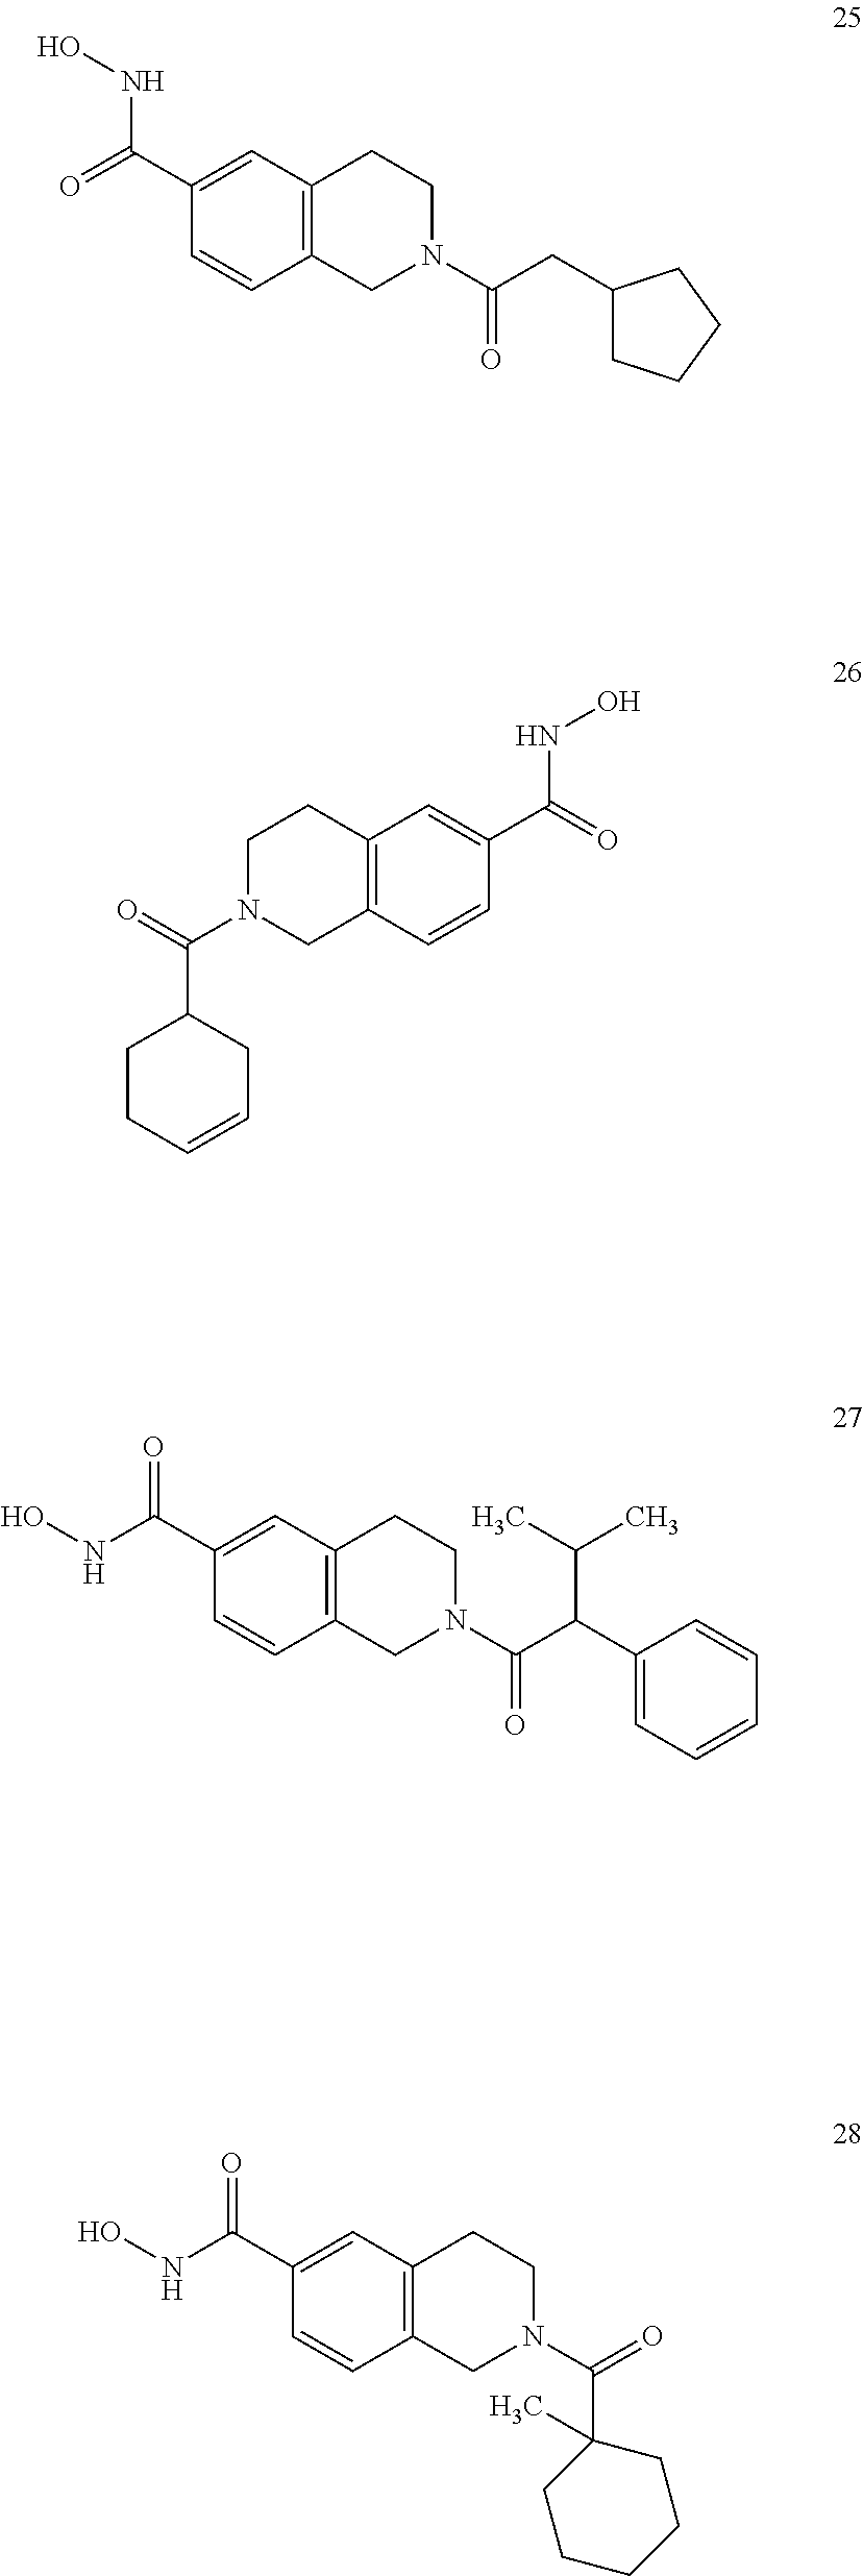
C1(C(=O)NO)=CC2=C(C=C1)CN(C(CC1CCCC1)=O)CC2.C1(C(=O)NO)=CC2=C(C=C1)CN(C(=O)C1CCC=CC1)CC2.C1(C(NO)=O)=CC2=C(C=C1)CN(C(C(C1=CC=CC=C1)C(C)C)=O)CC2.C1(C(NO)=O)=CC2=C(C=C1)CN(C(=O)C1(C)CCCCC1)CC2
